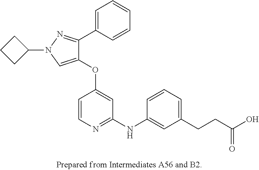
C1(OC2=CC(NC3=CC(CCC(O)=O)=CC=C3)=NC=C2)=CN(C2CCC2)N=C1C1=CC=CC=C1
